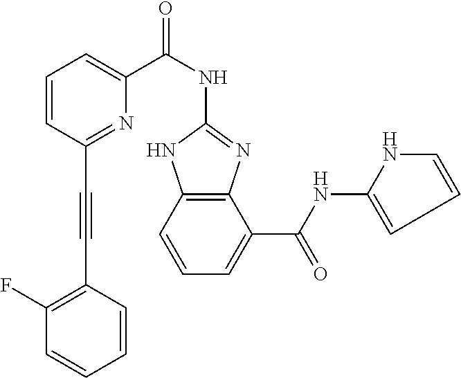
C12=C(C=CC=C1C(NC1=CC=CN1)=O)NC(NC(C1=CC=CC(C#CC3=C(F)C=CC=C3)=N1)=O)=N2
